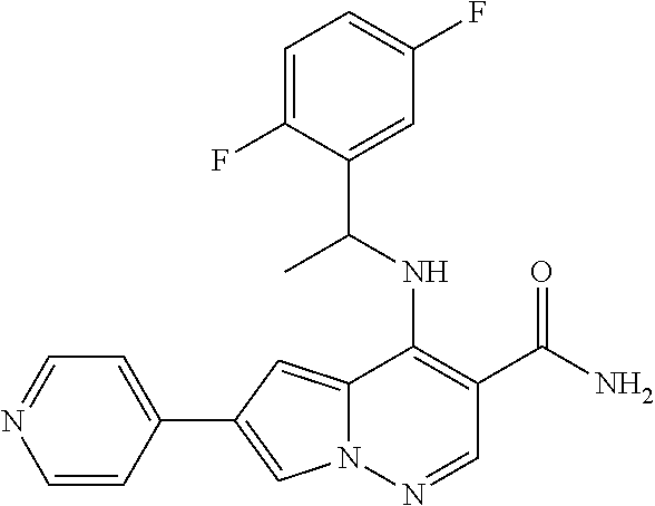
N12C(=CC(C3=CC=NC=C3)=C1)C(NC(C1=CC(F)=CC=C1F)C)=C(C(N)=O)C=N2
